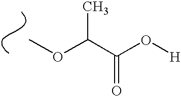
COC(C(O[H])=O)C
